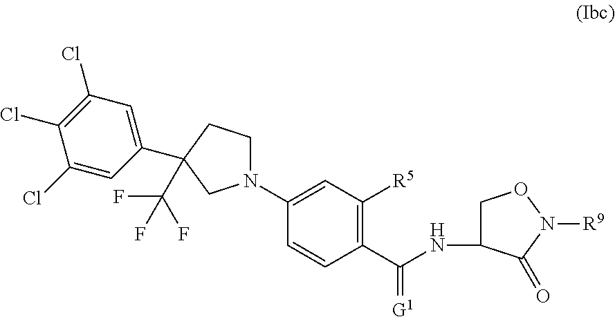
C1(N2CCC(C(F)(F)F)(C3=CC(Cl)=C(Cl)C(Cl)=C3)C2)=CC([R5])=C(C(NC2CON([R9])C2=O)=[G1])C=C1
